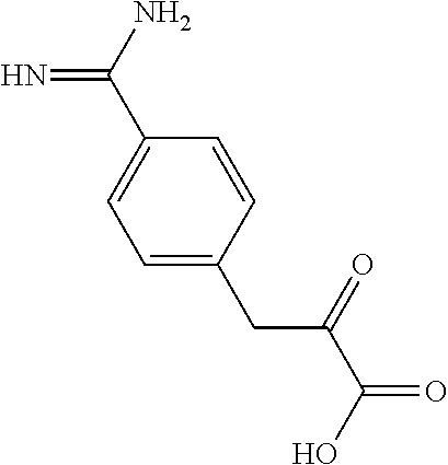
C1=C(CC(C(O)=O)=O)C=CC(C(N)=N)=C1
